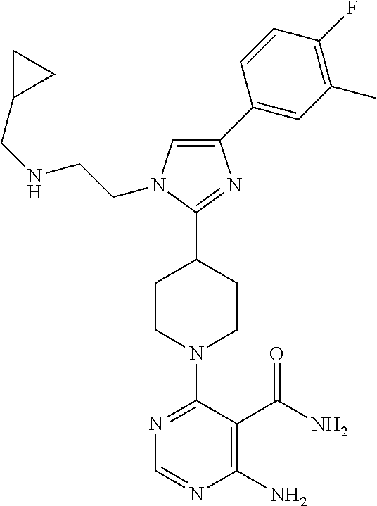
N1=C(N2CCC(C3=NC(C4=CC(C)=C(F)C=C4)=CN3CCNCC3CC3)CC2)C(C(N)=O)=C(N)N=C1
